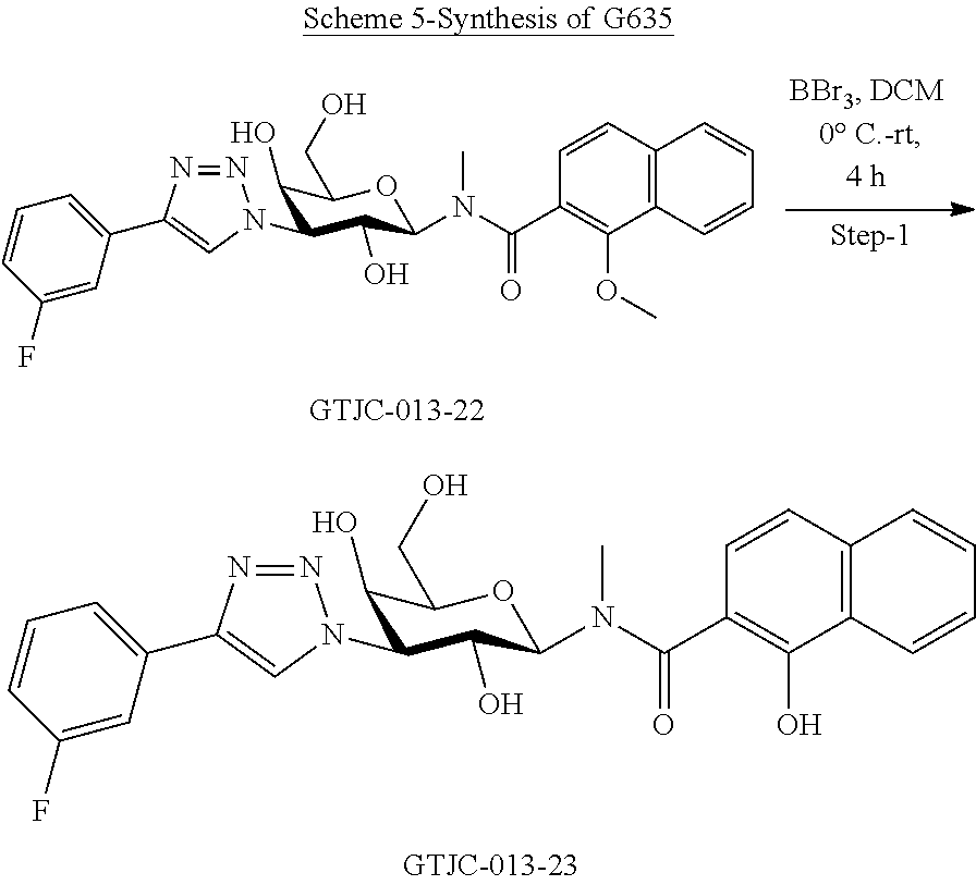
C1(O)C(N2N=NC(C3=CC=CC(F)=C3)=C2)C(O)C(N(C(C2=C(OC)C3=C(C=C2)C=CC=C3)=O)C)OC1CO.C1(O)C(N2N=NC(C3=CC=CC(F)=C3)=C2)C(O)C(N(C(C2=C(O)C3=C(C=C2)C=CC=C3)=O)C)OC1CO
